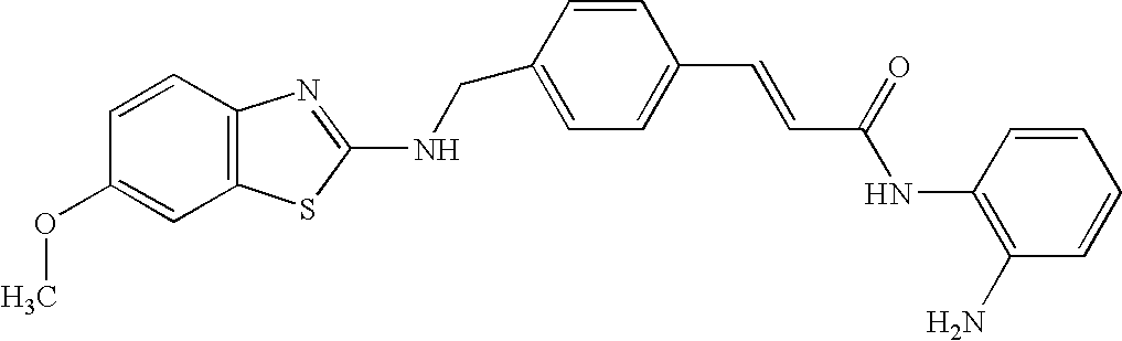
C(C1=CC=C(C=CC(NC2=C(N)C=CC=C2)=O)C=C1)NC1=NC2=C(S1)C=C(OC)C=C2
